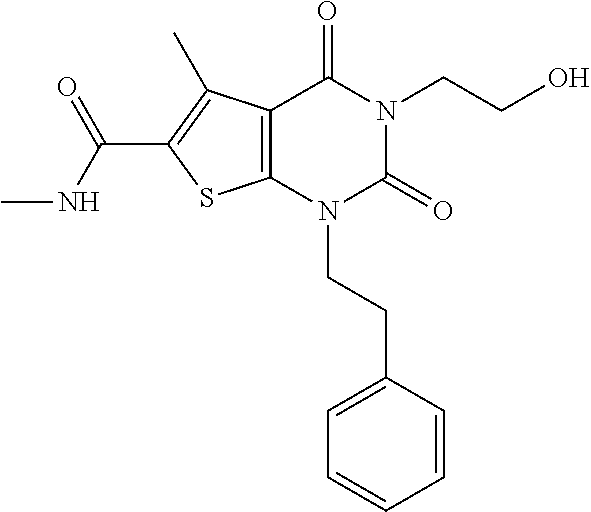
C12=C(N(CCC3=CC=CC=C3)C(=O)N(CCO)C1=O)SC(C(NC)=O)=C2C
